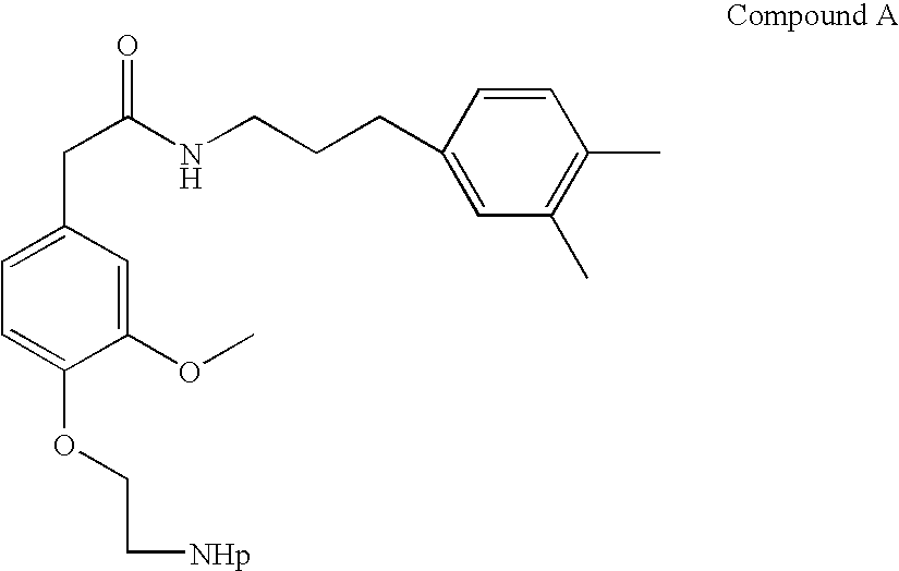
C1=C(CC(=O)NCCCC2=CC(C)=C(C)C=C2)C=C(OC)C(OCC[NHp])=C1
